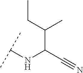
C(C(C#N)NC(C)C)(C)CC
